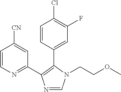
C1=CN=C(C2=C(C3=CC(F)=C(Cl)C=C3)N(CCOC)C=N2)C=C1[CN]
